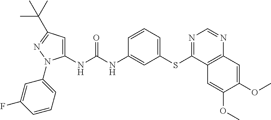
C1(NC(NC2=CC(SC3=NC=NC4=C3C=C(OC)C(OC)=C4)=CC=C2)=O)=CC(C(C)(C)C)=NN1C1=CC=CC(F)=C1
